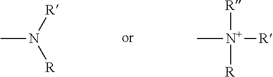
[R]N([R])C.C[N+]([R])([R])[R]
